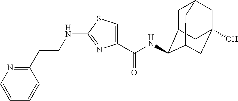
C1(CCNC2=NC(C(NC3C4CC5CC(O)(CC3C5)C4)=O)=CS2)=NC=CC=C1
